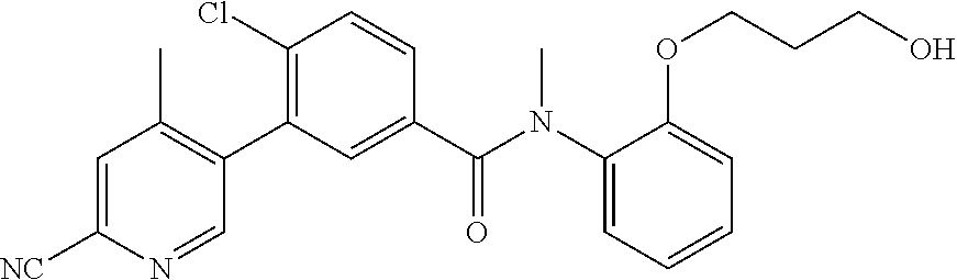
C1=C([NC])N=CC(C2=C(Cl)C=CC(C(N(C3=CC=CC=C3OCCCO)C)=O)=C2)=C1C
